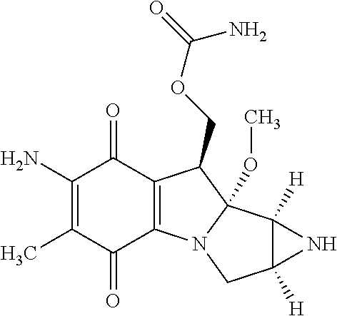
C1(N)=C(C)C(=O)C2=C(C1=O)C(COC(=O)N)C1(OC)N2CC2([H])C1([H])N2
